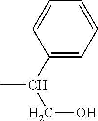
CC(C1=CC=CC=C1)CO
